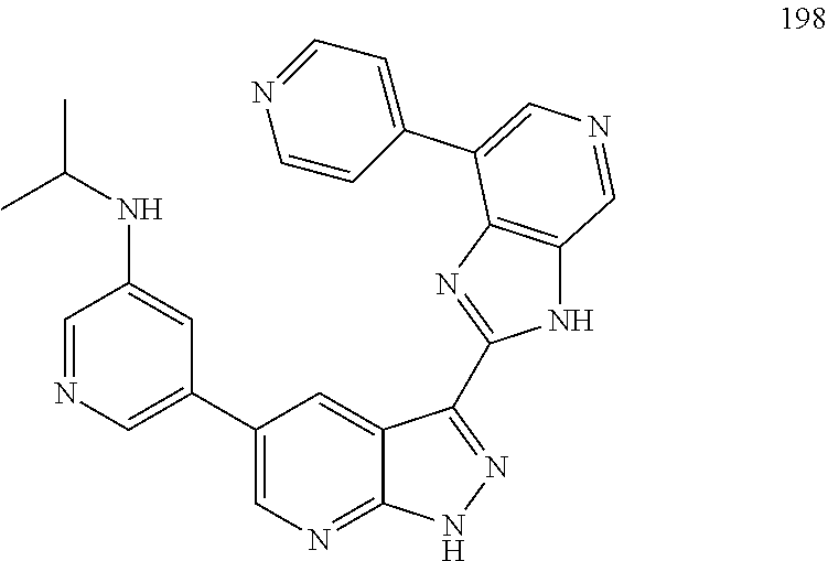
C1(C2=CN=CC(NC(C)C)=C2)=CN=C2C(=C1)C(C1=NC3=C(N1)C=NC=C3C1=CC=NC=C1)=NN2
